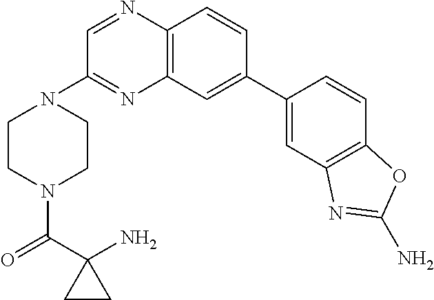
C12=C(C=C(C3=CC4=C(C=C3)OC(N)=N4)C=C1)N=C(N1CCN(C(=O)C3(N)CC3)CC1)C=N2
